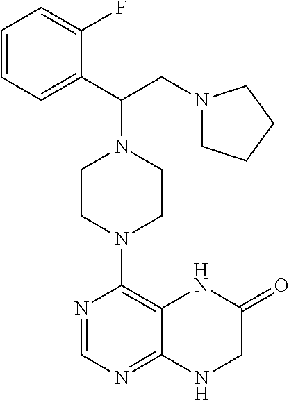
N1=CN=C2C(=C1N1CCN(C(C3=CC=CC=C3F)CN3CCCC3)CC1)NC(=O)CN2
